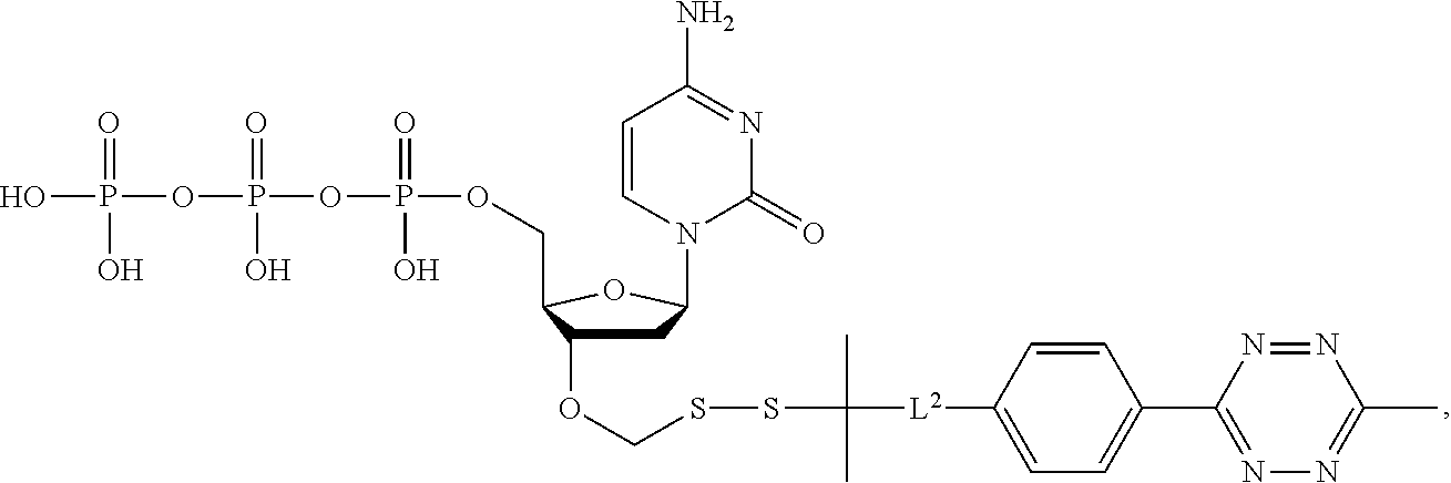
OP(OP(OP(OCC1C(OCSSC([L2]C2=CC=C(C3=NN=C(C)N=N3)C=C2)(C)C)CC(N2C(=O)N=C(N)C=C2)O1)(=O)O)(=O)O)(=O)O
